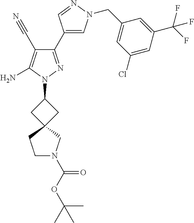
C1(C#N)=C(N)N(C2CC3(C2)CCN(C(=O)OC(C)(C)C)C3)N=C1C1=CN(CC2=CC(Cl)=CC(C(F)(F)F)=C2)N=C1
